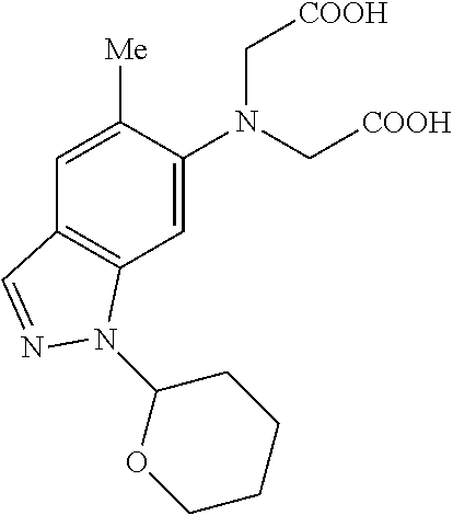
C1=C(N(C[COOH])C[COOH])C([Me])=CC2=C1N(C1OCCCC1)N=C2
